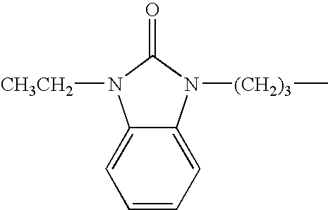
C1=CC=C2C(=C1)N([CH3CH2])C(=O)N2[(CH2)3]C
